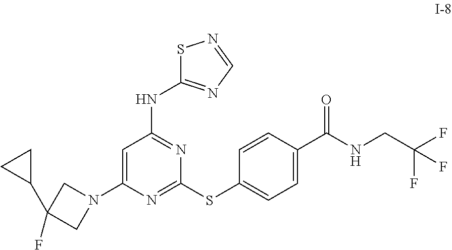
C1(SC2=CC=C(C(NCC(F)(F)F)=O)C=C2)=NC(N2CC(F)(C3CC3)C2)=CC(NC2=NC=NS2)=N1
